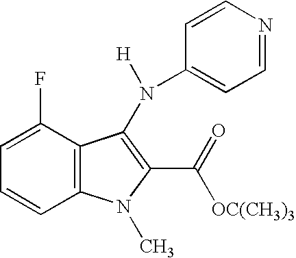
C12=C(C(F)=CC=C1)C(N(C1=CC=NC=C1)[H])=C(C(=O)[OC(CH3)3])N2C
